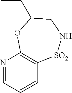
N1=CC=CC2=C1OC(CC)CN[SO2]2
